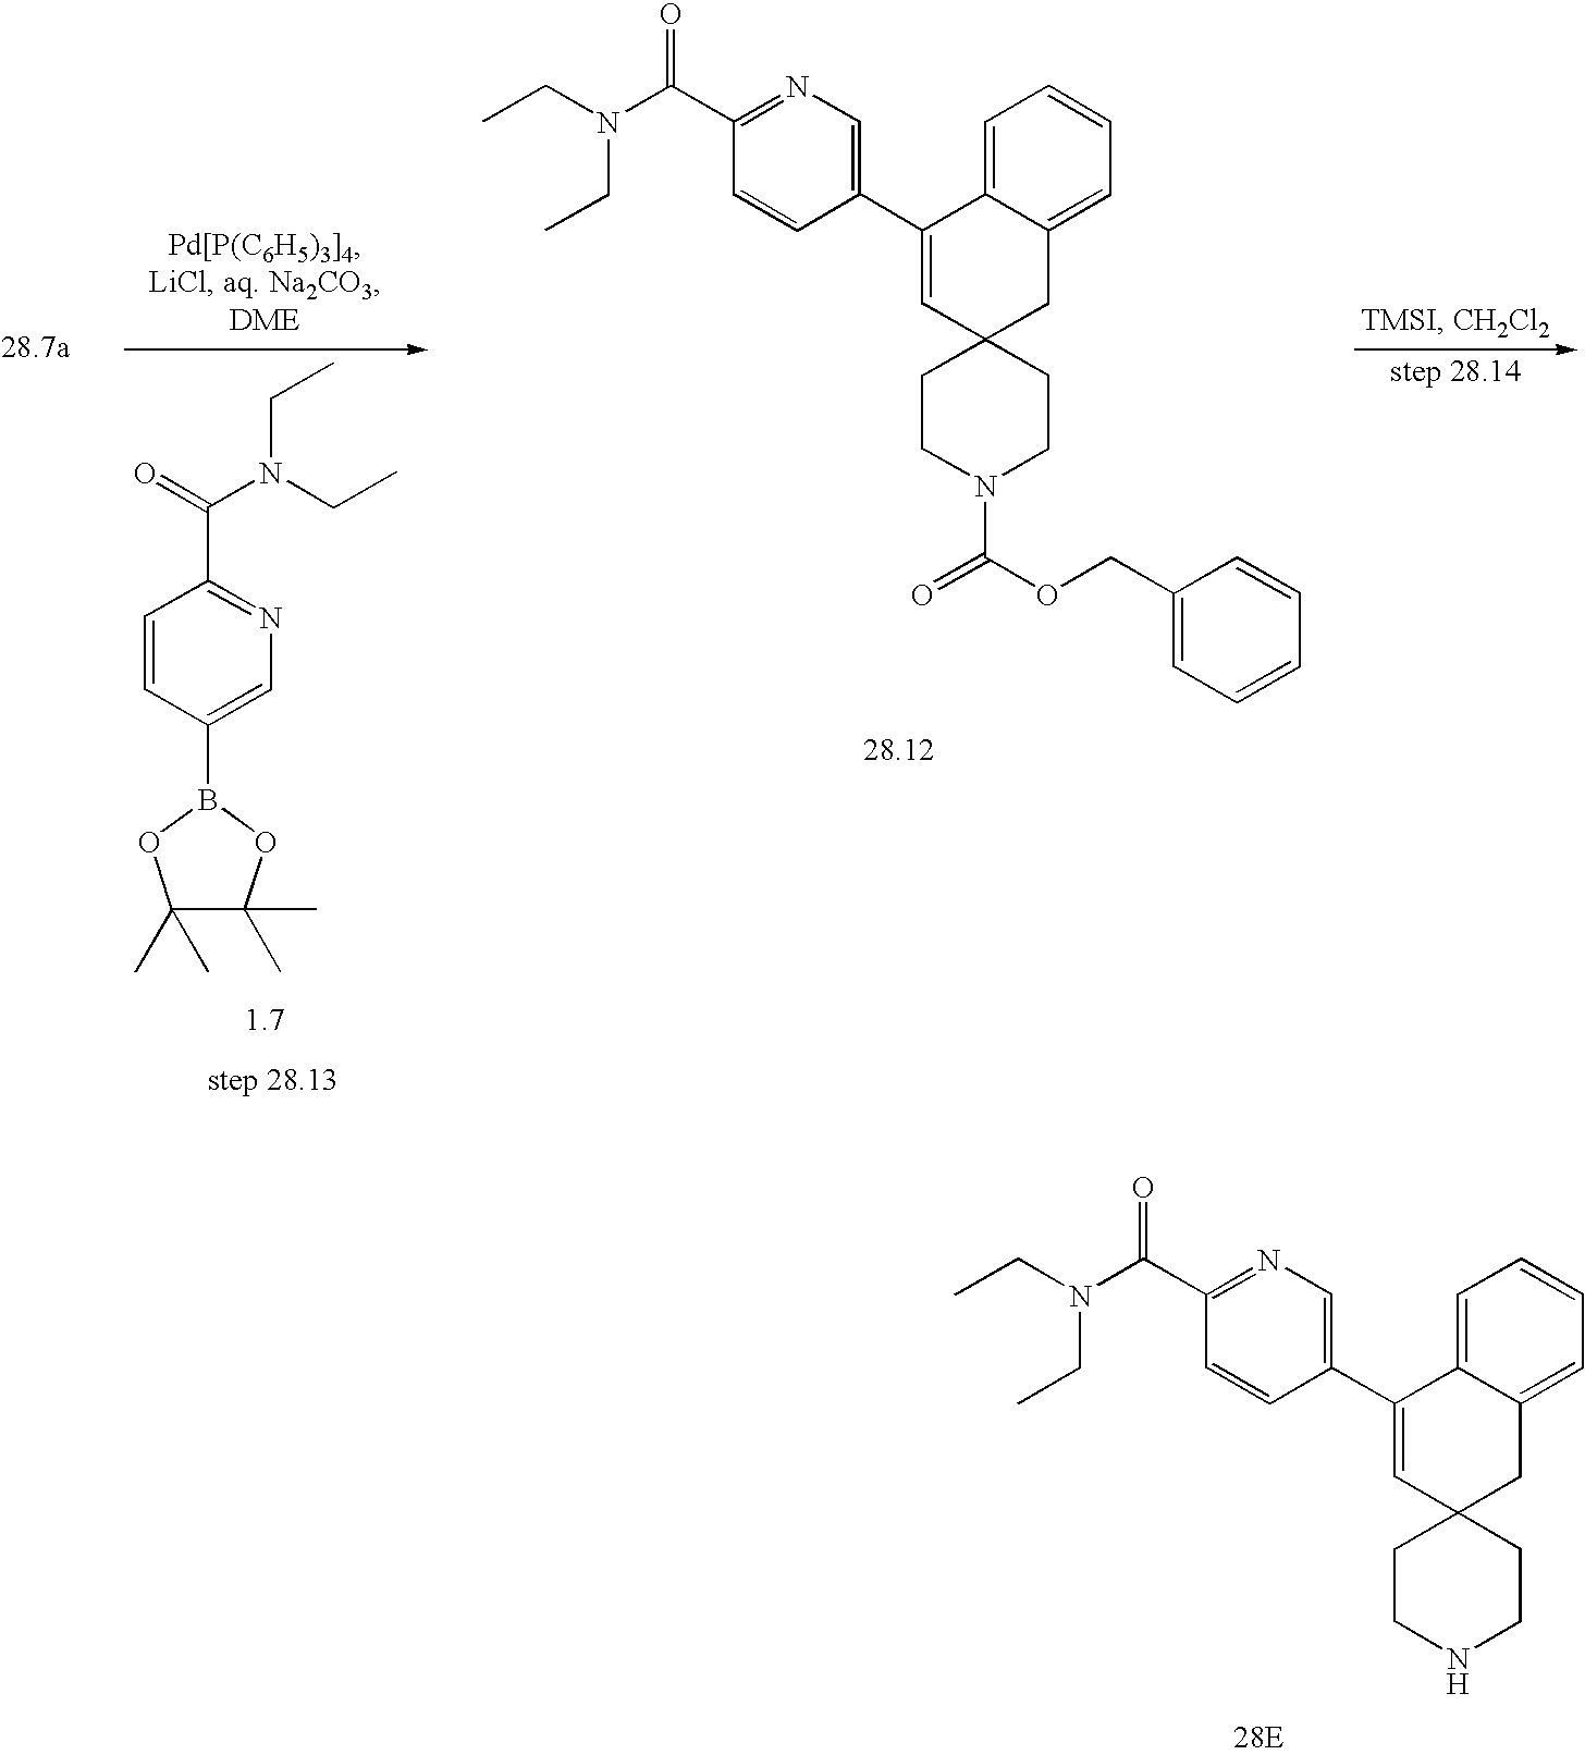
C1CN(C(=O)OCC2=CC=CC=C2)CCC12C=C(C1=CN=C(C(N(CC)CC)=O)C=C1)C1=CC=CC=C1C2.C1=CC(B2OC(C)(C)C(C)(C)O2)=CN=C1C(=O)N(CC)CC.C1CNCCC12C=C(C1=CN=C(C(N(CC)CC)=O)C=C1)C1=CC=CC=C1C2
